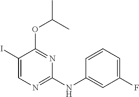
C1(I)=CN=C(NC2=CC(F)=CC=C2)N=C1OC(C)C
